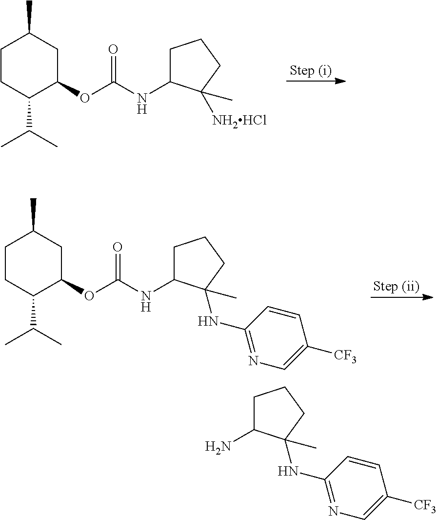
C1CC(C(C)C)C(OC(NC2CCCC2([NH2HCl])C)=O)CC1C.C1CC(C(C)C)C(OC(NC2CCCC2(NC2=NC=C([CF3])C=C2)C)=O)CC1C.NC1CCCC1(NC1=NC=C([CF3])C=C1)C
